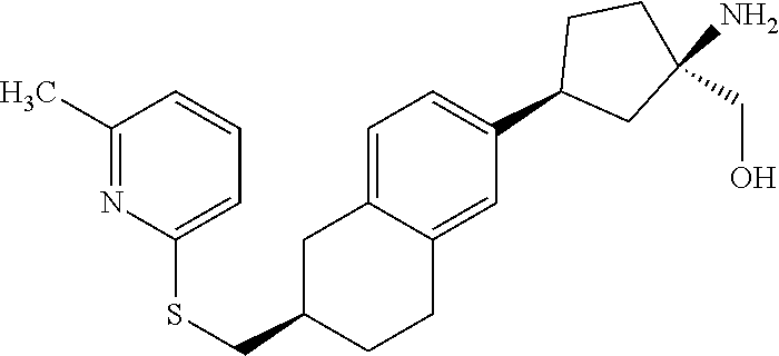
C1=C2C(=CC(C3CC(N)(CO)CC3)=C1)CCC(CSC1=CC=CC(C)=N1)C2
